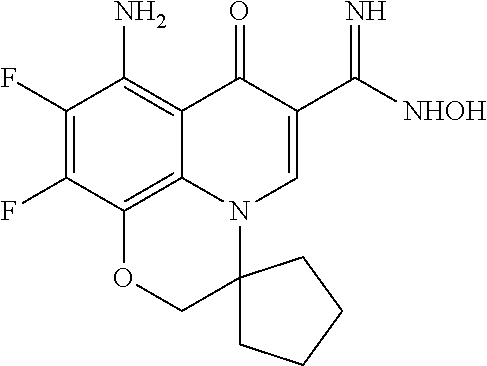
C1(F)=C(F)C2=C3C(=C1N)C(=O)C(C([NHOH])=N)=CN3C1(CO2)CCCC1
